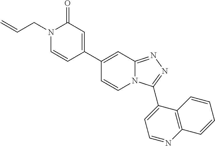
C1(C2=CC(=O)N(CC=C)C=C2)=CC2=NN=C(C3=CC=NC4=C3C=CC=C4)N2C=C1
